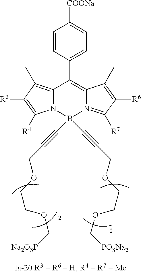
C1=CC(C2=C3N(=C([R7])C([R6])=C3C)B(C#CCOCCOC[Na2O3P])(C#CCOCCOC[PO3Na2])N3C2=C(C)C([R3])=C3[R4])=CC=C1[COONa]
